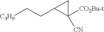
C1([CN])([CO2Bu-t])CC1CC[C4H9]
